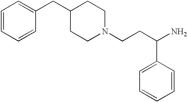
C1=CC=CC(CC2CCN(CCC(N)C3=CC=CC=C3)CC2)=C1
